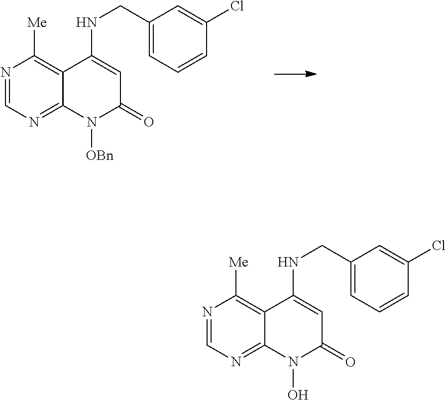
N1=CN=C2C(=C1[Me])C(NCC1=CC=CC(Cl)=C1)=CC(=O)N2[OBn].N1=CN=C2C(=C1[Me])C(NCC1=CC=CC(Cl)=C1)=CC(=O)N2O
